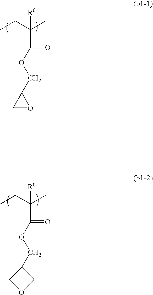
C(C)(CC)([R0])C(=O)OCC1COC1.C(C)(CC)([R0])C(=O)OCC1CO1
